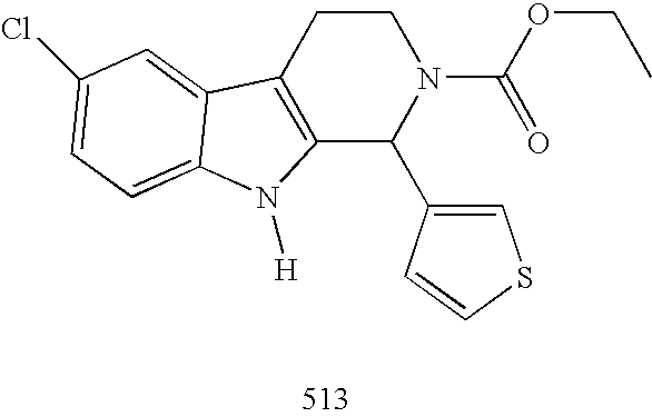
C12=C(CCN(C(OCC)=O)C1C1=CSC=C1)C1=CC(Cl)=CC=C1N2[H]
